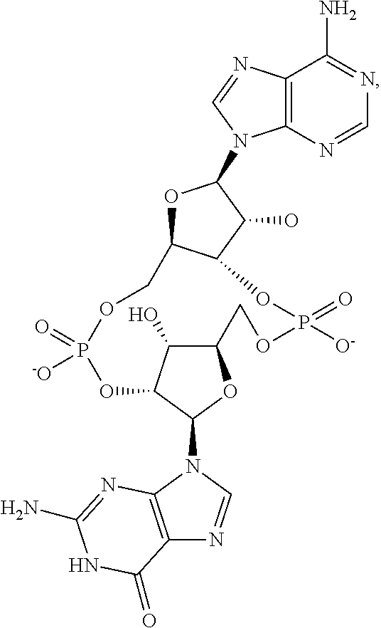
C12=C(N(C3OC4C(O)C3OP(=O)([-O])OCC3OC(N5C6=C(C(N)=NC=N6)N=C5)C(O)C3OP([O-])(=O)OC4)C=N1)N=C(N)NC2=O
